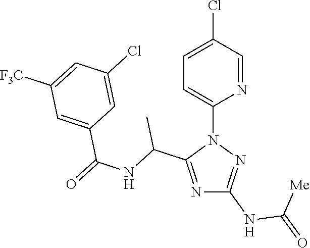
N1=C(C(NC(=O)C2=CC([F3C])=CC(Cl)=C2)C)N(C2=CC=C(Cl)C=N2)N=C1NC(=O)[Me]
